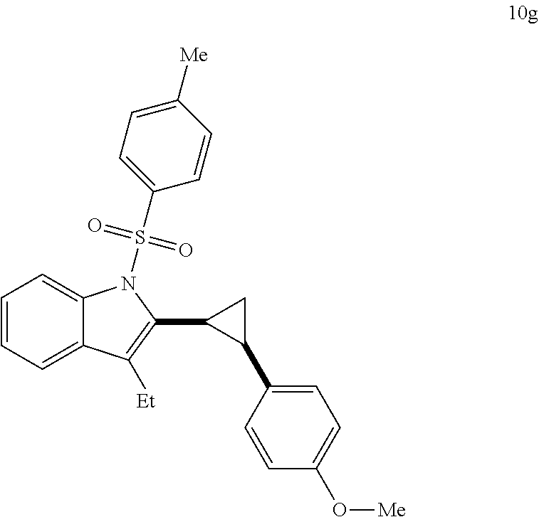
C1=CC=C2C(=C1)N(S(C1=CC=C([Me])C=C1)(=O)=O)C(C1CC1C1=CC=C(O[Me])C=C1)=C2[Et]
